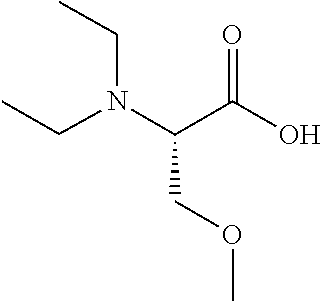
N(C(C(=O)O)COC)(CC)CC
